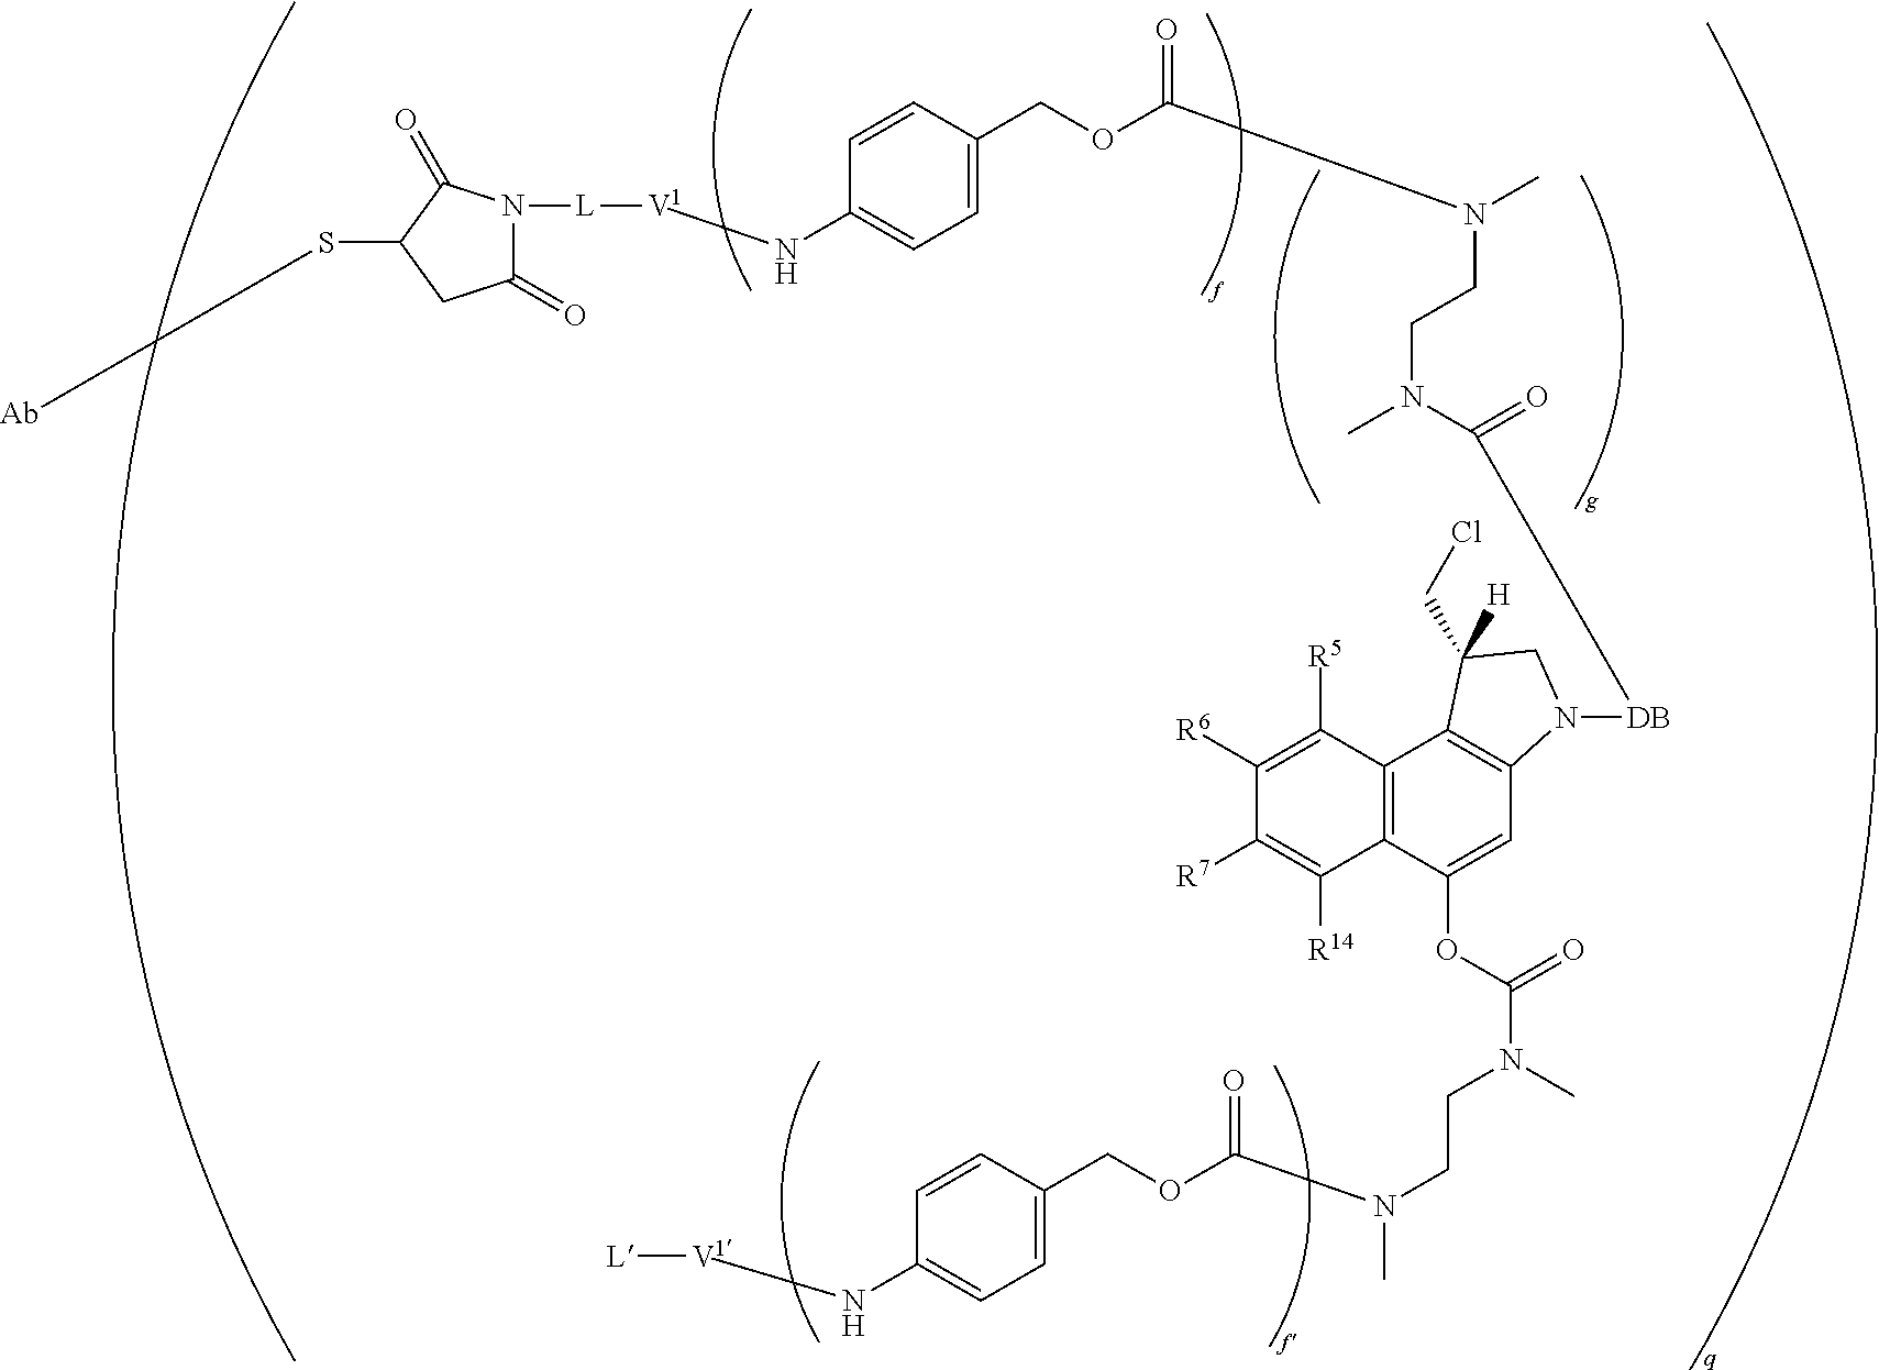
N(CCN(C)C(OC1=CC2=C(C3=C1C([R14])=C([R7])C([R6])=C3[R5])C(CCl)([H])CN2[DB]C(N(CCN(C)C(OCC1=CC=C(N[V1][L]N2C(=O)CC(S[Ab])C2=O)C=C1)=O)C)=O)=O)(C)C(OCC1=CC=C(N[V1][L])C=C1)=O
